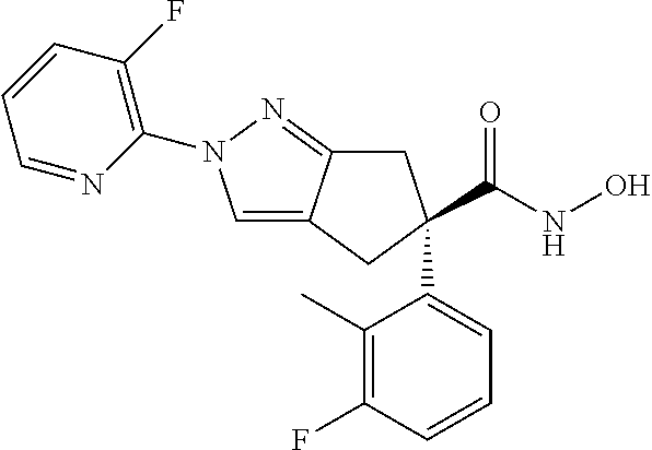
C1=C2C(=NN1C1=C(F)C=CC=N1)CC(C1=CC=CC(F)=C1C)(C(NO)=O)C2
